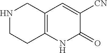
C12=C(NC(=O)C([CN])=C1)CCNC2
